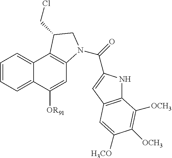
C1=CC=C2C(=C1)C1=C(C=C2[OR91])N(C(=O)C2=CC3=C(N2)C([OCH3])=C([OCH3])C([H3CO])=C3)CC1CCl
